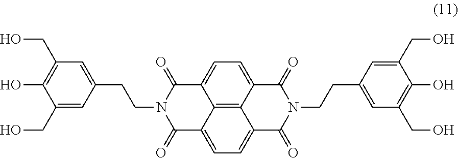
C12=C3C4=CC=C1C(=O)N(CCC1=CC(CO)=C(O)C(CO)=C1)C(=O)C2=CC=C3C(=O)N(CCC1=CC(CO)=C(O)C(CO)=C1)C4=O
